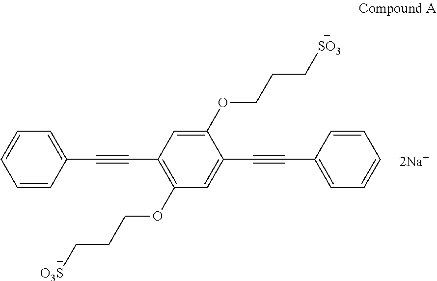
C1=CC=C(C#CC2=C(OCCC[O3S])C=C(C#CC3=CC=CC=C3)C(OCCC[SO3])=C2)C=C1.[2Na+]
